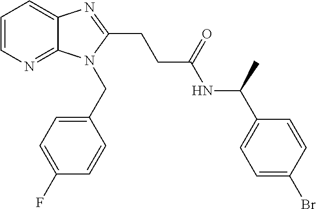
C1=CN=C2C(=C1)N=C(CCC(NC(C1=CC=C(Br)C=C1)C)=O)N2CC1=CC=C(F)C=C1
